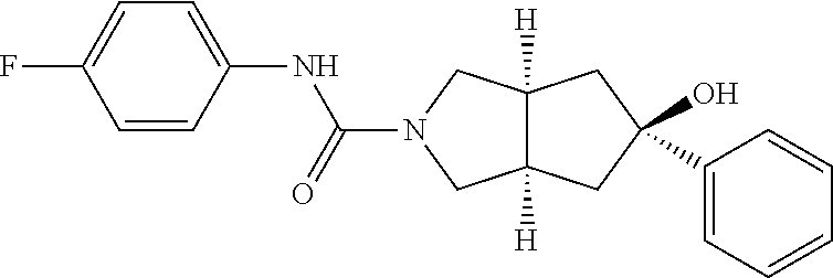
C1=CC=CC=C1C1(O)CC2([H])C([H])(CN(C(NC3=CC=C(F)C=C3)=O)C2)C1
